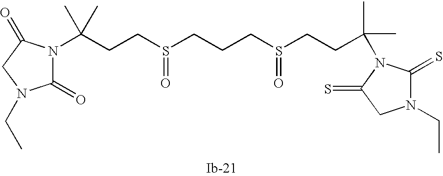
C(CCS(CCCS(CCC(C)(C)N1C(=S)N(CC)CC1=S)=O)=O)(N1C(=O)N(CC)CC1=O)(C)C
